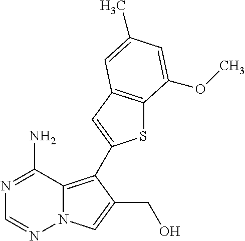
N1=C(N)C2=C(C3=CC4=C(S3)C(OC)=CC(C)=C4)C(CO)=CN2N=C1
